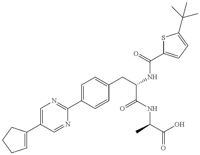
C1(C2=CCCC2)=CN=C(C2=CC=C(CC(NC(=O)C3=CC=C(C(C)(C)C)S3)C(NC(C(=O)O)C)=O)C=C2)N=C1
